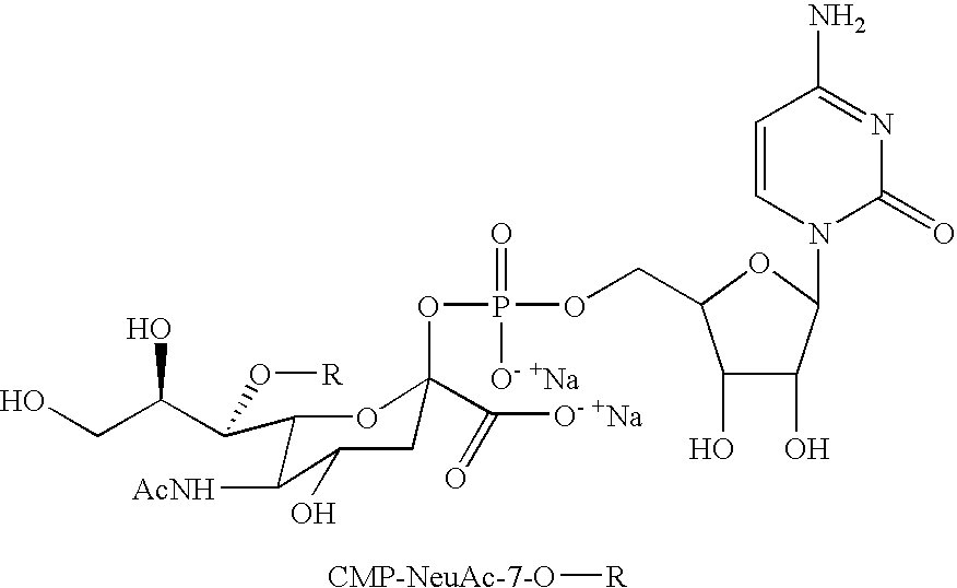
[CMP-NeuAc-7-O][R].C(C(C(O[R])C1C([AcNH])C(O)CC(OP(=O)(OCC2C(O)C(O)C(N3C(=O)N=C(N)C=C3)O2)[O- +Na])(C([O- +Na])=O)O1)O)O
